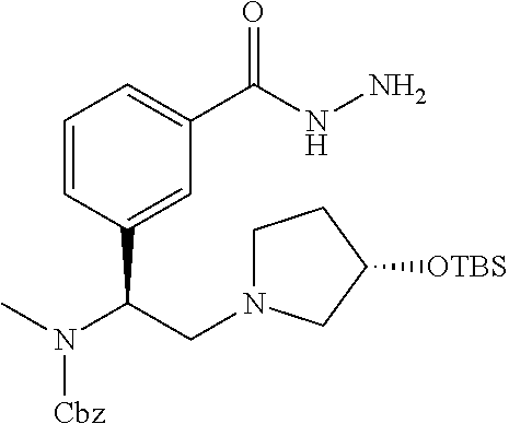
CN(C(CN1CCC([OTBS])C1)C1=CC(C(=O)NN)=CC=C1)[Cbz]
